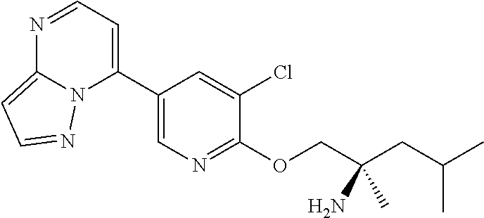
C1(C2=CC=NC3=CC=NN23)=CN=C(OCC(CC(C)C)(N)C)C(Cl)=C1
